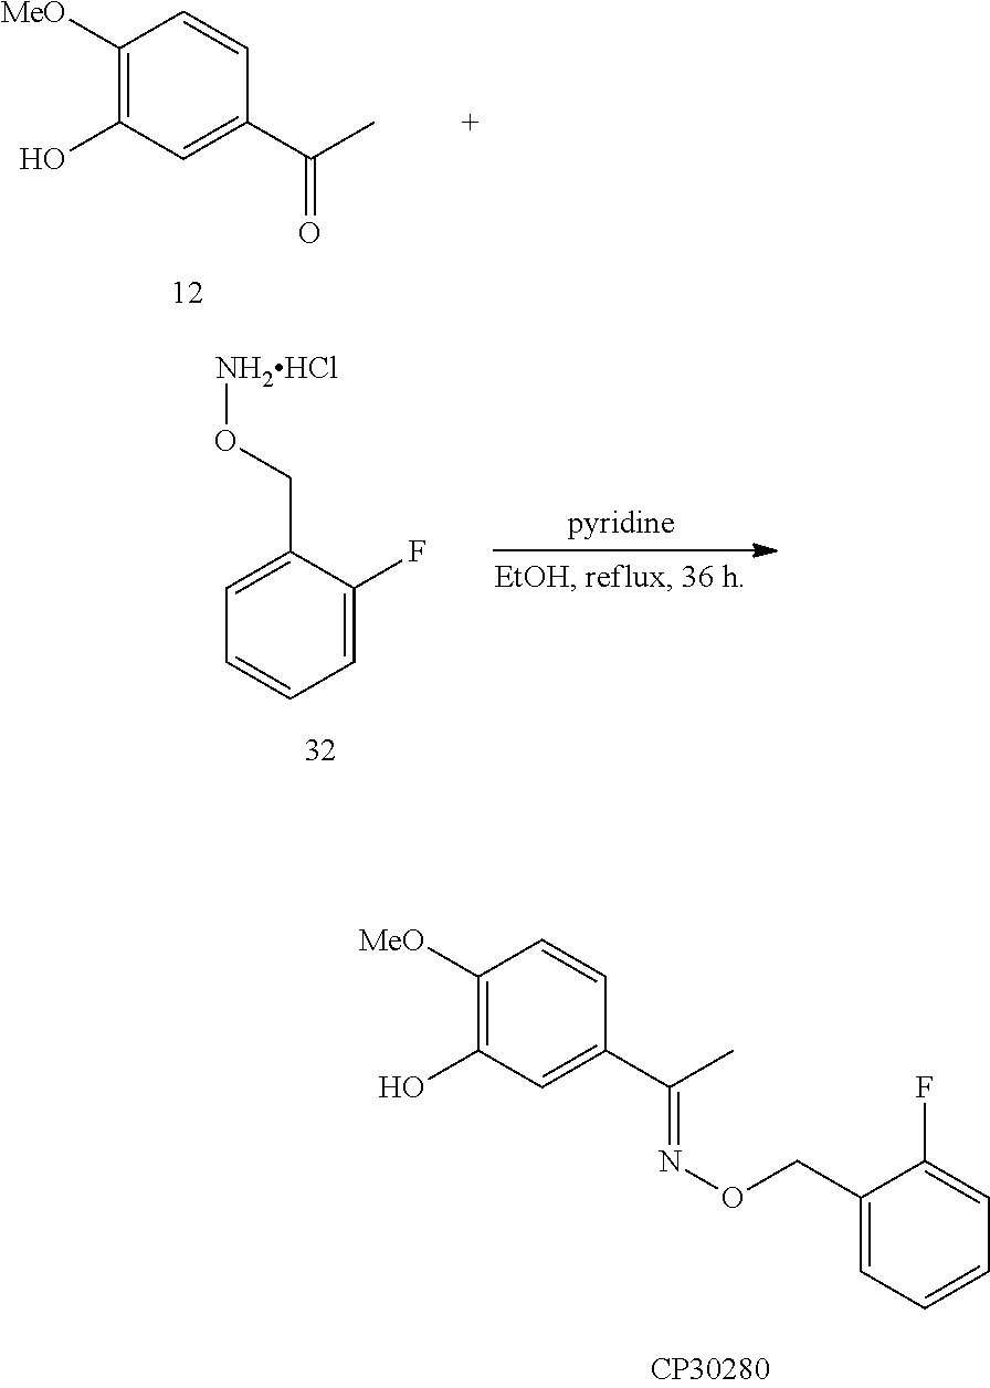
C1([MeO])=C(O)C=C(C(C)=O)C=C1.C1([MeO])=C(O)C=C(C(C)=NOCC2=CC=CC=C2F)C=C1.C1=C(CO[NH2HCl])C(F)=CC=C1
